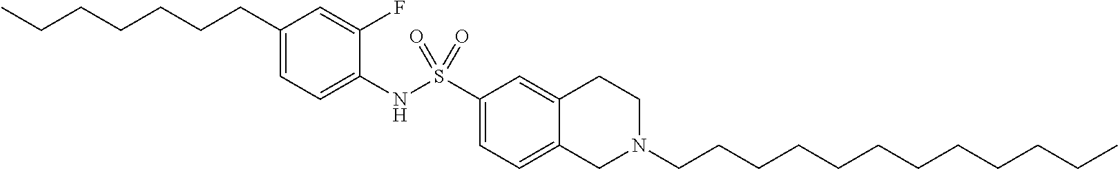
C1(CCCCCCC)=CC=C(NS(C2=CC=C3C(=C2)CCN(CCCCCCCCCCCC)C3)(=O)=O)C(F)=C1
